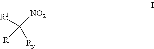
C([R1])([NO2])([Ry])[R]
